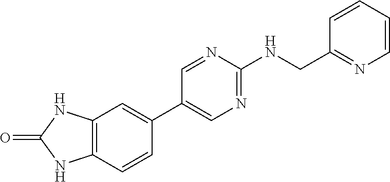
C1=NC(NCC2=NC=CC=C2)=NC=C1C1=CC2=C(C=C1)NC(=O)N2
